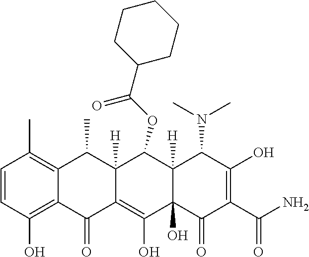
C1=CC(O)=C2C(=C1C)C(C)C1([H])C(=C(O)C3(O)C([H])(C1OC(C1CCCCC1)=O)C(N(C)C)C(O)=C(C(N)=O)C3=O)C2=O
